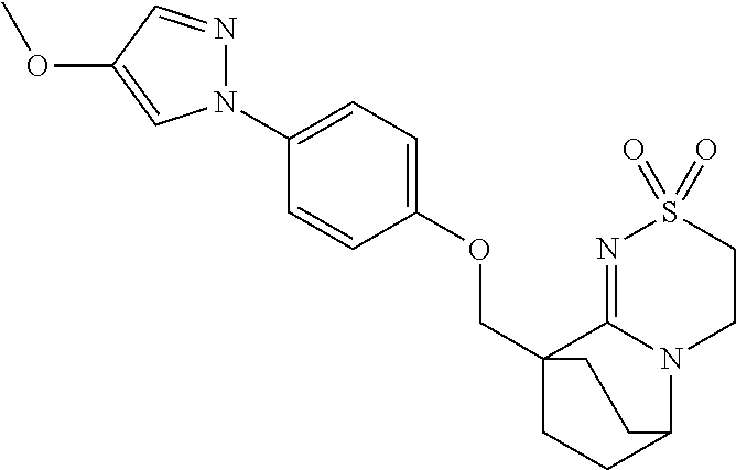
C(C12CCC(N3C1=NS(=O)(=O)CC3)CC2)OC1=CC=C(N2N=CC(OC)=C2)C=C1
